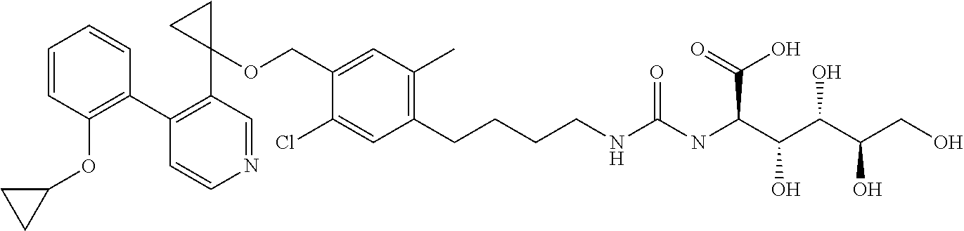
C1(CCCCNC(NC(C(C(C(CO)O)O)O)C(=O)O)=O)=C(C)C=C(COC2(C3=C(C4=C(OC5CC5)C=CC=C4)C=CN=C3)CC2)C(Cl)=C1
